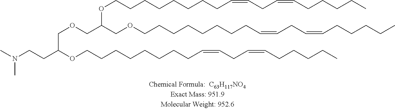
CN(CCC(OCCCCCCCCC=CCC=CCCCCC)COCC(COCCCCCCCCC=CCC=CCCCCC)OCCCCCCCCC=CCC=CCCCCC)C
